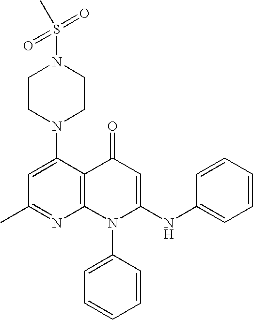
C1(C)=NC2=C(C(N3CCN(S(C)(=O)=O)CC3)=C1)C(=O)C=C(NC1=CC=CC=C1)N2C1=CC=CC=C1
